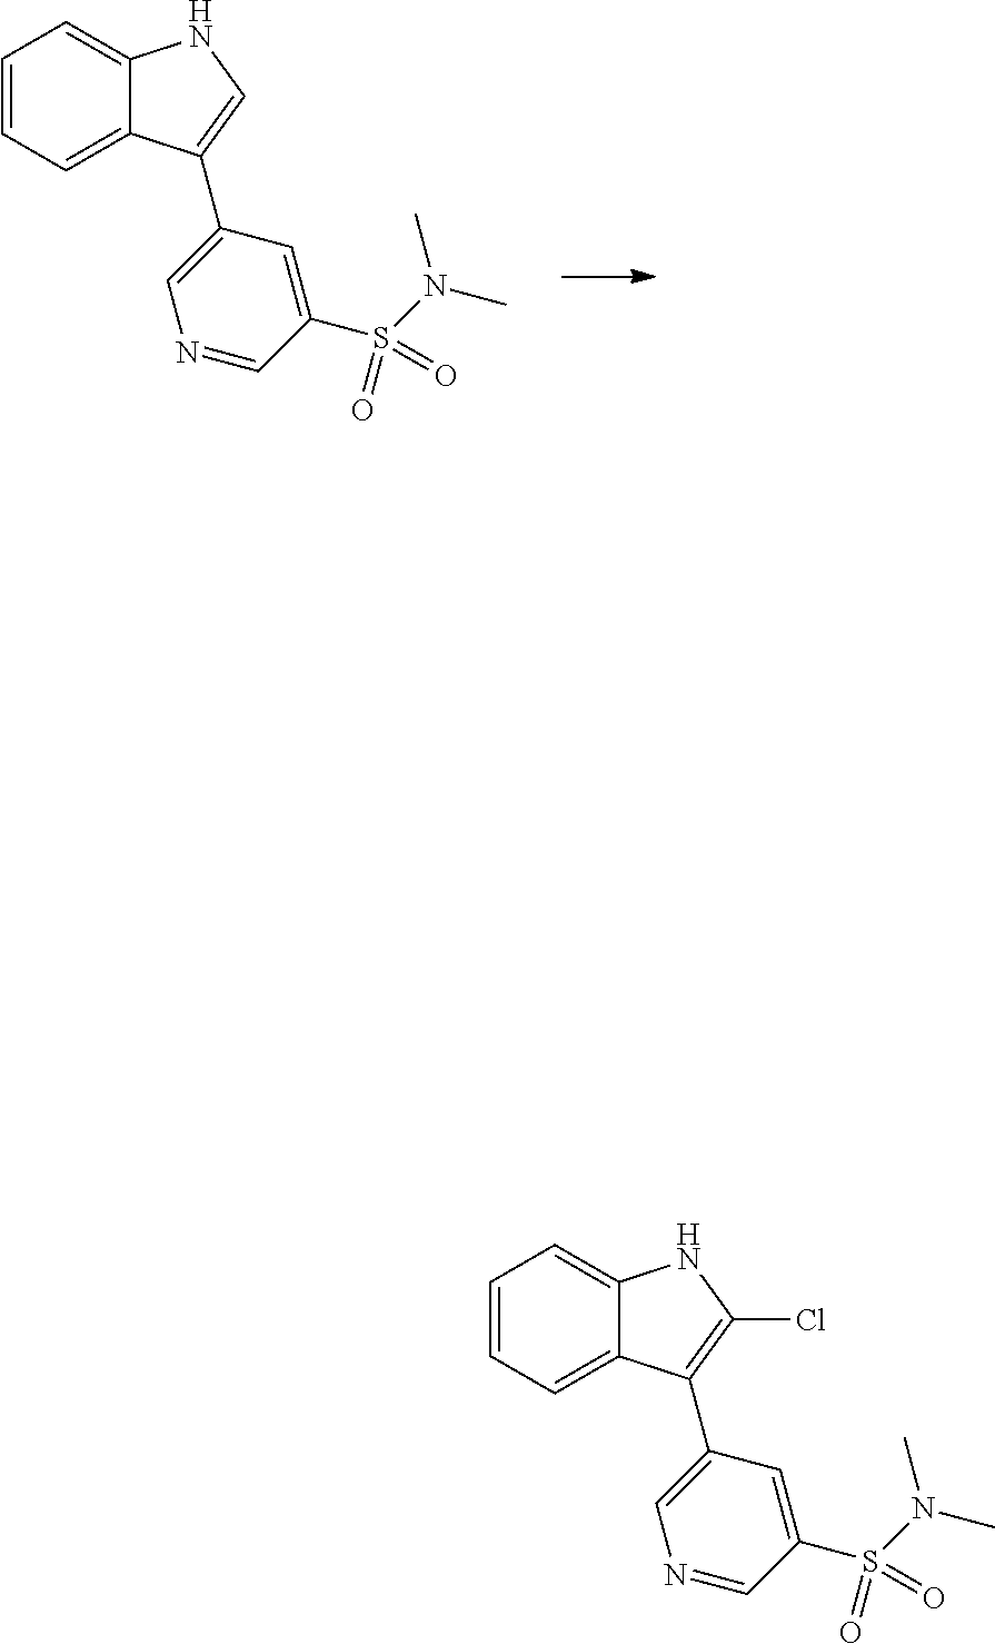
C1=CC=C2C(=C1)NC=C2C1=CN=CC(S(N(C)C)(=O)=O)=C1.C1=CC=C2C(=C1)NC(Cl)=C2C1=CN=CC(S(N(C)C)(=O)=O)=C1
